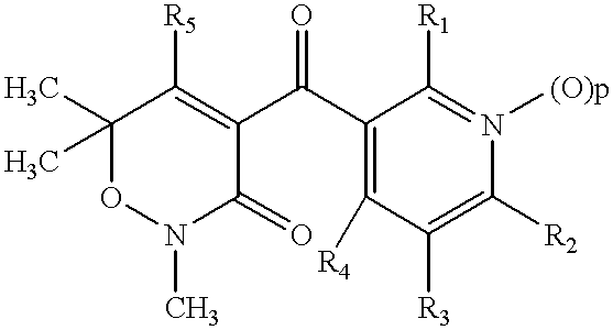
C1(C)(C)ON(C)C(=O)C(C(C2=C([R4])C([R3])=C([R2])N([(O)p])=C2[R1])=O)=C1[R5]
